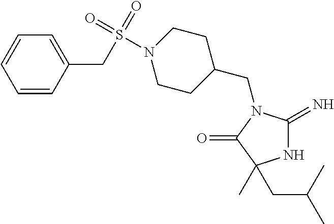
N1C(=N)N(CC2CCN(S(CC3=CC=CC=C3)(=O)=O)CC2)C(=O)C1(CC(C)C)C
